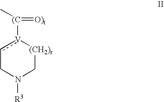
c1[V]([(C](C)=[O)t])[(CH2)r]CN([R3])C1
